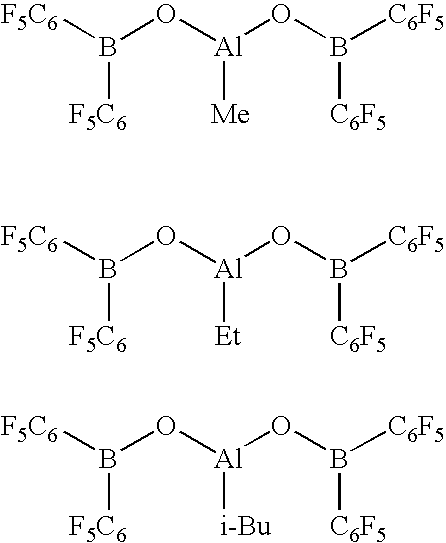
[F5C6]B(O[Al](OB([C6F5])[C6F5])[Me])[F5C6].[F5C6]B(O[Al](OB([C6F5])[C6F5])[Et])[F5C6].[F5C6]B(O[Al](OB([C6F5])[C6F5])[i-Bu])[F5C6]
